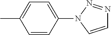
C1=C(C)C=CC(N2N=NC=C2)=C1
